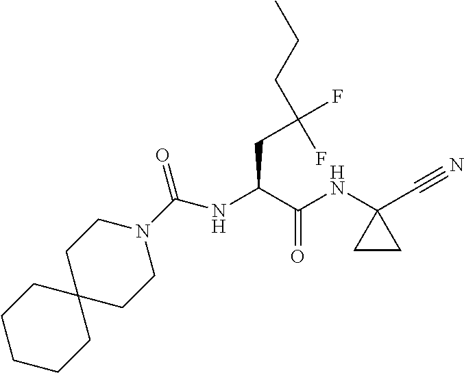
N(C1(C#N)CC1)C(C(CC(F)(CCC)F)NC(N1CCC2(CC1)CCCCC2)=O)=O
